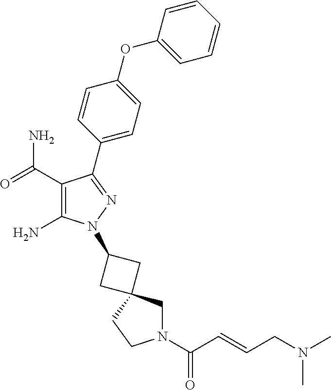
C1(C(=O)N)=C(N)N(C2CC3(CN(C(=O)C=CCN(C)C)CC3)C2)N=C1C1=CC=C(OC2=CC=CC=C2)C=C1
